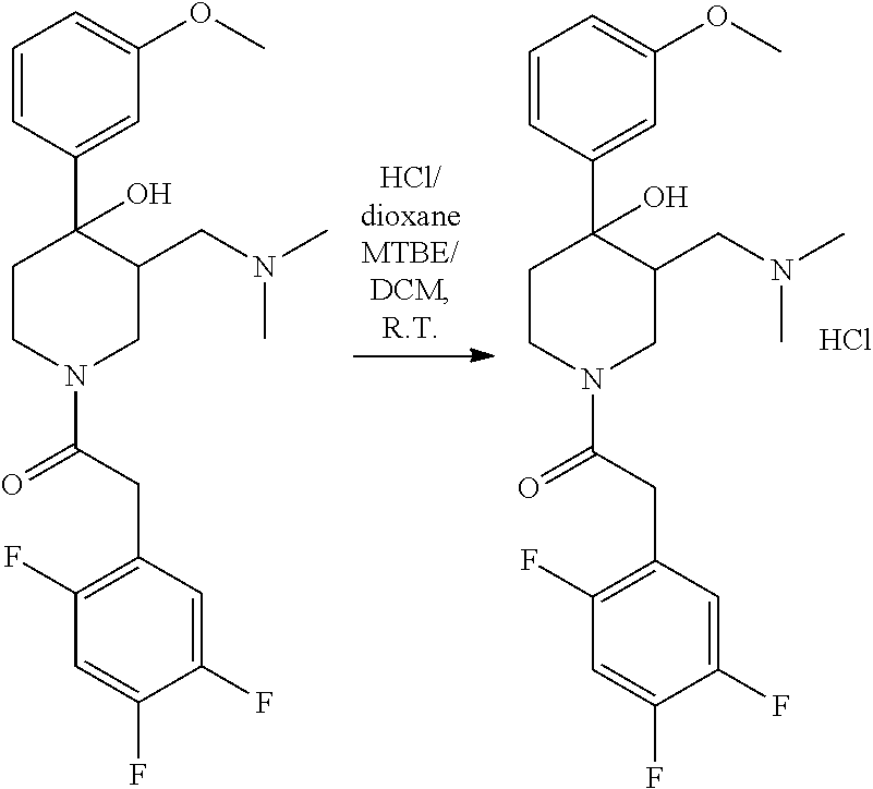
C1=CC(C2(O)CCN(C(CC3=C(F)C=C(F)C(F)=C3)=O)CC2CN(C)C)=CC(OC)=C1.Cl.C1=CC(C2(O)CCN(C(CC3=C(F)C=C(F)C(F)=C3)=O)CC2CN(C)C)=CC(OC)=C1
